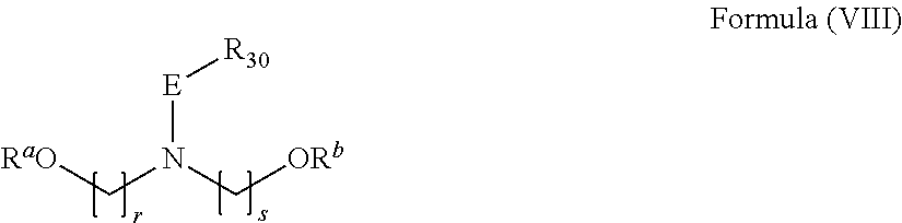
[RaO]CN(C[ORb])[E][R30]
